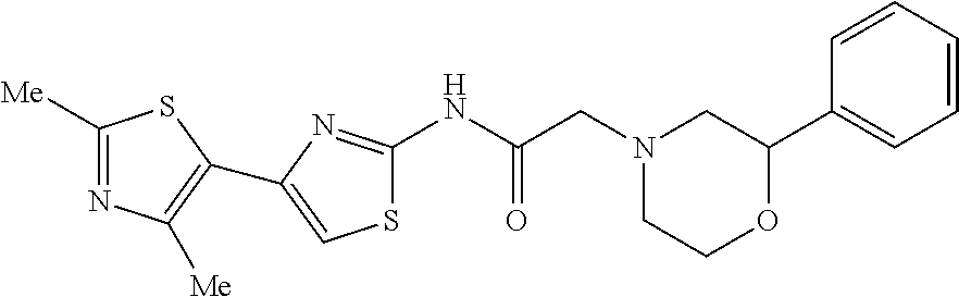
C1([Me])=NC([Me])=C(C2=CSC(NC(CN3CCOC(C4=CC=CC=C4)C3)=O)=N2)S1
